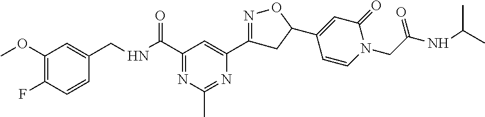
C1(OC)=C(F)C=CC(CNC(C2=NC(C)=NC(C3=NOC(C4=CC(=O)N(CC(NC(C)C)=O)C=C4)C3)=C2)=O)=C1
